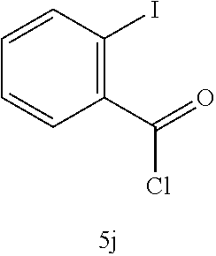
C1(C(=O)Cl)=C(I)C=CC=C1
